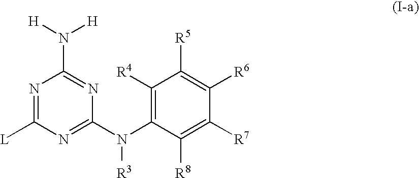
N1=C([L])N=C(N(C2=C([R4])C([R5])=C([R6])C([R7])=C2[R8])[R3])N=C1N([H])[H]
